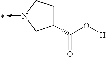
C1(C(O[H])=O)CCN(->C)C1
